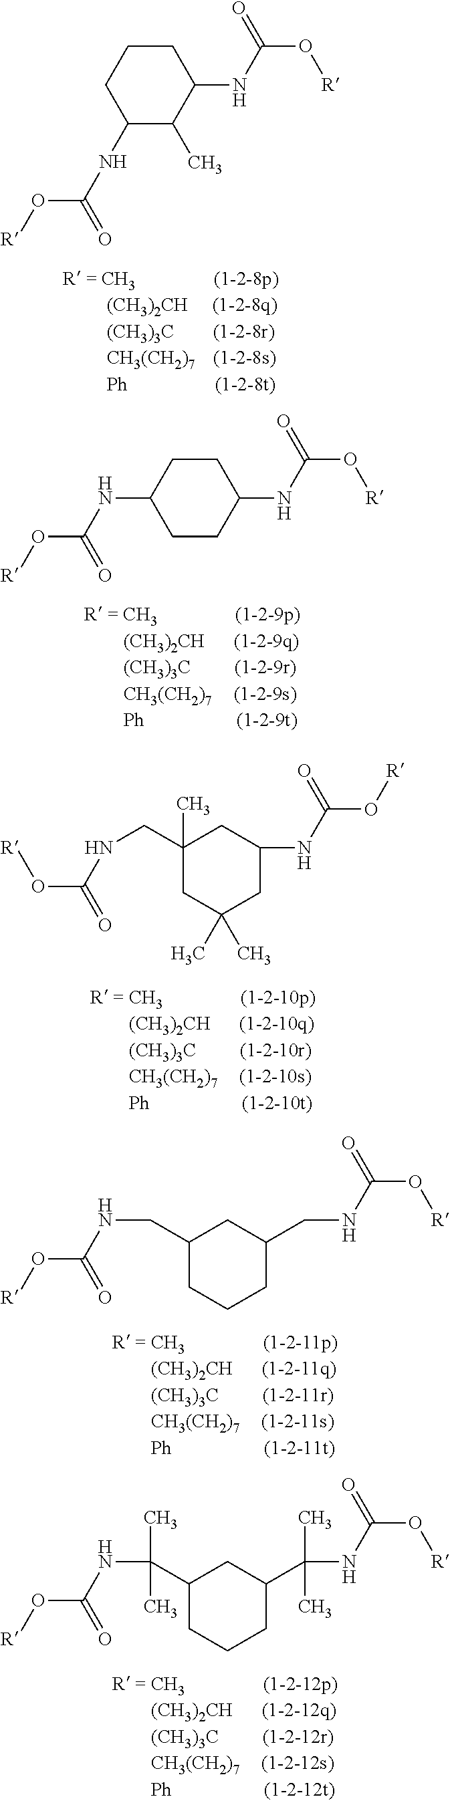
C1CCC(NC(O[R])=O)C(C)C1NC(O[R])=O.C1CC(NC(O[R])=O)CCC1NC(O[R])=O.C1(C)(CNC(O[R])=O)CC(C)(C)CC(NC(O[R])=O)C1.C(NC(O[R])=O)C1CCCC(CNC(O[R])=O)C1.C(NC(O[R])=O)(C1CCCC(C(NC(O[R])=O)(C)C)C1)(C)C
